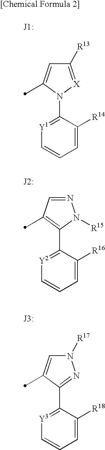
C1([R13])=[X]N(C2=[Y1]C=CC=C2[R14])C(C)=C1.N1=CC(C)=C(C2=[Y2]C=CC=C2[R16])N1[R15].N1([R17])C=C(C)C(C2=[Y3]C=CC=C2[R18])=N1
